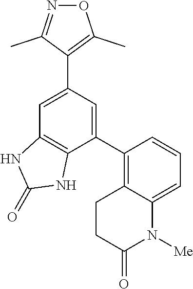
C1(C2=CC(C3=C(C)ON=C3C)=CC3=C2NC(=O)N3)=C2C(=CC=C1)N([Me])C(=O)CC2
